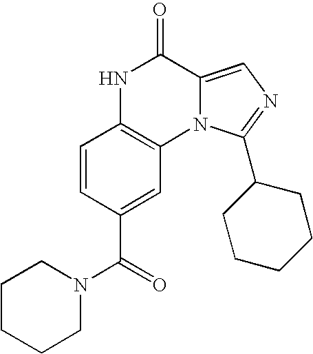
N12C(=CN=C1C1CCCCC1)C(=O)NC1=C2C=C(C(=O)N2CCCCC2)C=C1
